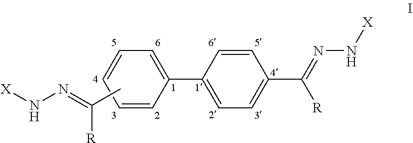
C1=CC(C2=CC=C(C([R])=NN[X])C=C2)=CC=C1.CC(=NN[X])[R]
